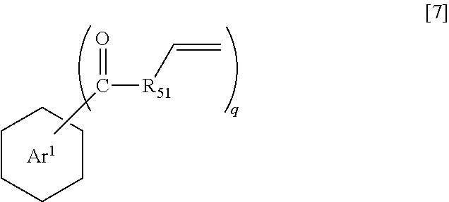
C1CCCCC1.CC(=O)[R51]C=C
